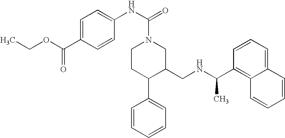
C1(C(NCC2CN(C(NC3=CC=C(C(OCC)=O)C=C3)=O)CCC2C2=CC=CC=C2)C)=C2C(=CC=C1)C=CC=C2
